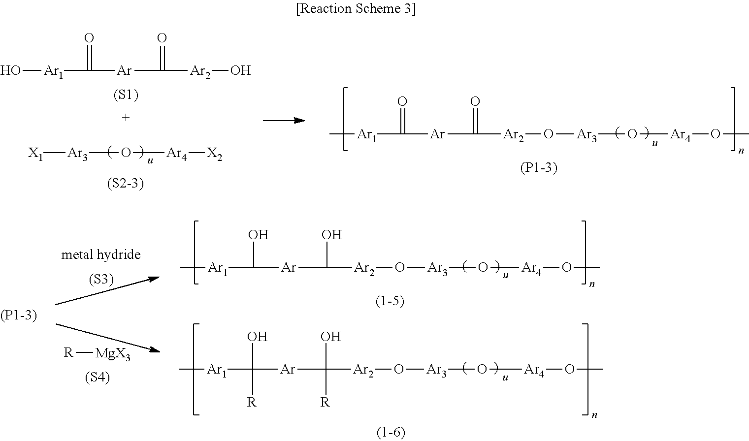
[X1][Ar3]O[Ar4][X2].O[Ar1]C([Ar]C([Ar2]O)=O)=O.[(S1)].[(S2-3)].C[Ar1]C([Ar]C([Ar2]O[Ar3]O[Ar4]OC)=O)=O.[(S3)].[R][MgX3].[(S4)].C[Ar1]C([Ar]C([Ar2]O[Ar3]O[Ar4]OC)O)O.C[Ar1]C([Ar]C([Ar2]O[Ar3]O[Ar4]OC)(O)[R])(O)[R]
